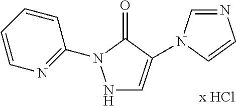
N1C=C(N2C=NC=C2)C(=O)N1C1=NC=CC=C1
